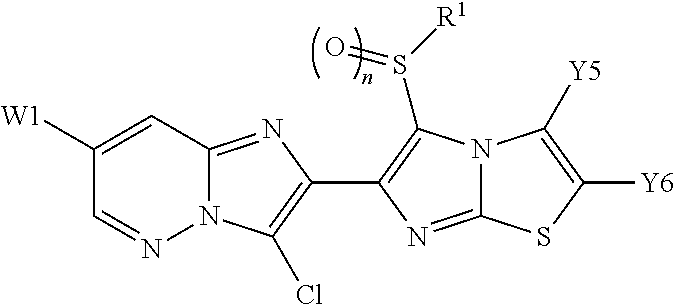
C1([W1])=CC2=NC(C3=C(S([R1])=O)N4C(=N3)SC([Y6])=C4[Y5])=C(Cl)N2N=C1
